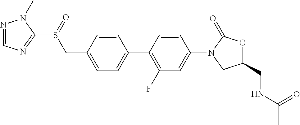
C1(CS(=O)C2=NC=NN2C)=CC=C(C2=C(F)C=C(N3CC(CNC(C)=O)OC3=O)C=C2)C=C1
